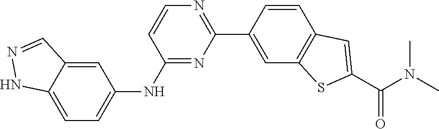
C1(NC2=CC=C3C(=C2)C=NN3)=NC(C2=CC3=C(C=C2)C=C(C(N(C)C)=O)S3)=NC=C1
